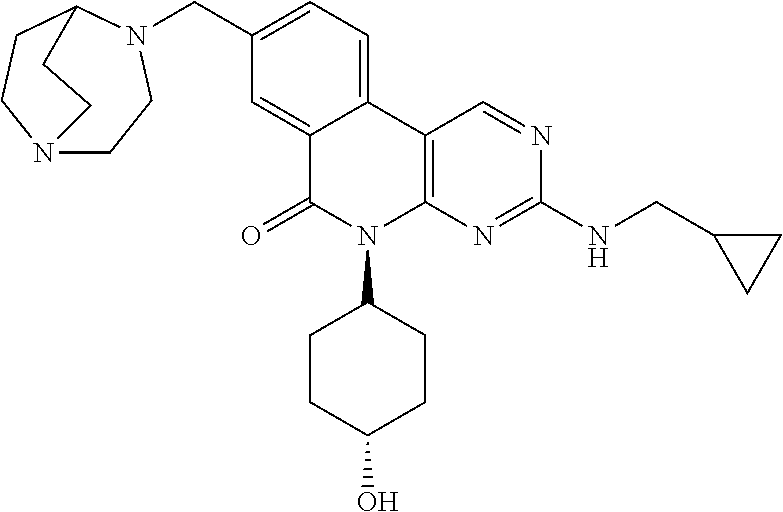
C12=CC(CN3CCN4CCC3CC4)=CC=C1C1=C(N(C3CCC(O)CC3)C2=O)N=C(NCC2CC2)N=C1
